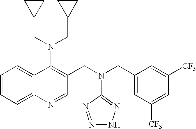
C12=CC=CC=C1C(N(CC1CC1)CC1CC1)=C(CN(CC1=CC([CF3])=CC([CF3])=C1)C1=NNN=N1)C=N2
